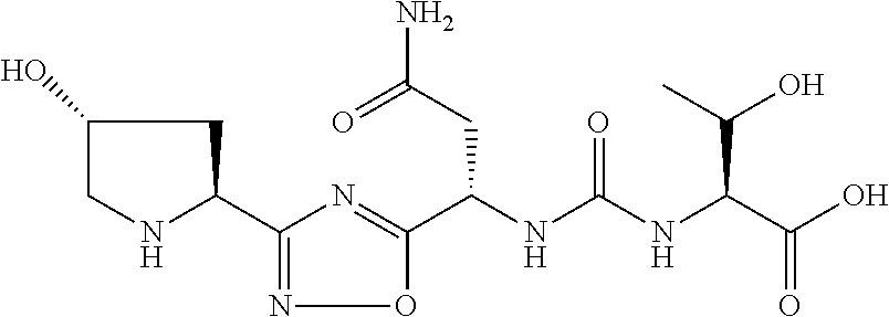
C(NC(NC(C(O)=O)C(C)O)=O)(CC(N)=O)C1=NC(C2NCC(O)C2)=NO1
